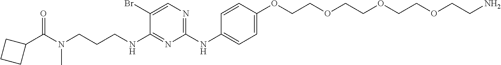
C1(C(N(C)CCCNC2=NC(NC3=CC=C(OCCOCCOCCOCCN)C=C3)=NC=C2Br)=O)CCC1
